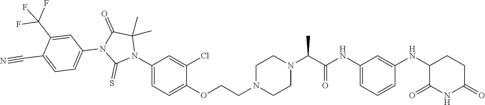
C1=C(NC(C(N2CCN(CCOC3=CC=C(N4C(C)(C)C(=O)N(C5=CC=C(C#N)C(C(F)(F)F)=C5)C4=S)C=C3Cl)CC2)C)=O)C=C(NC2C(=O)NC(=O)CC2)C=C1
